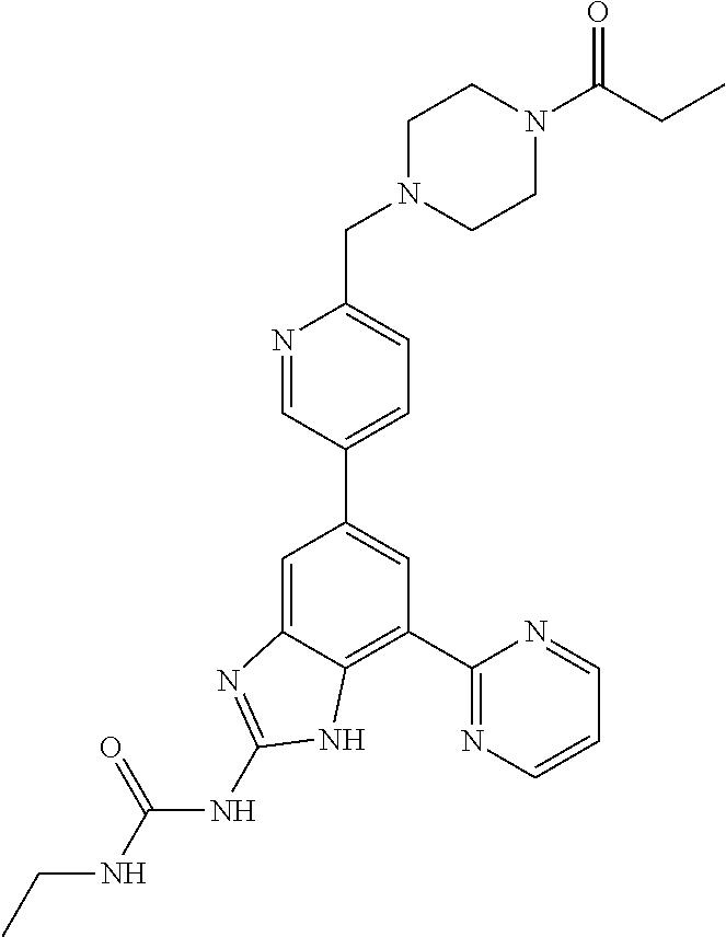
C1=C2C(=C(C3=NC=CC=N3)C=C1C1=CC=C(CN3CCN(C(=O)CC)CC3)N=C1)NC(NC(=O)NCC)=N2
